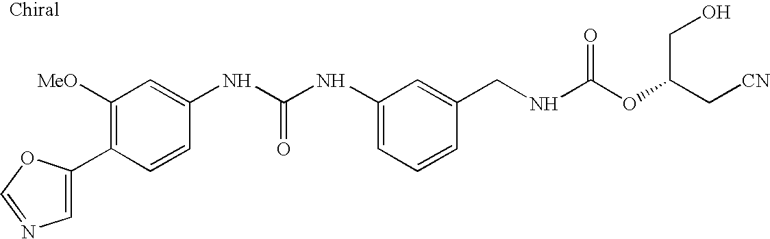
C1(C2=CN=CO2)=C([MeO])C=C(NC(NC2=CC=CC(CNC(OC(C[CN])CO)=O)=C2)=O)C=C1
